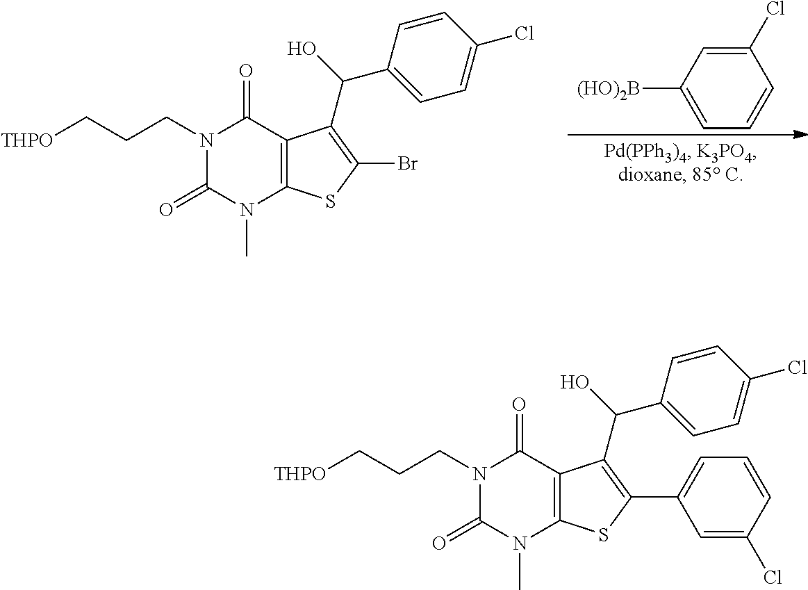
C1(Cl)=CC([(HO)2B])=CC=C1.N1(CCC[THPO])C(=O)N(C)C2=C(C1=O)C(C(O)C1=CC=C(Cl)C=C1)=C(Br)S2.N1(CCC[THPO])C(=O)N(C)C2=C(C1=O)C(C(O)C1=CC=C(Cl)C=C1)=C(C1=CC=CC(Cl)=C1)S2
